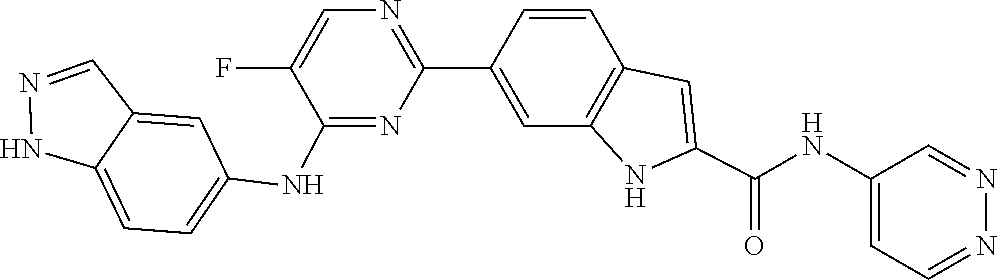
C1=CC2=C(C=C1C1=NC=C(F)C(NC3=CC=C4C(=C3)C=NN4)=N1)NC(C(NC1=CC=NN=C1)=O)=C2
